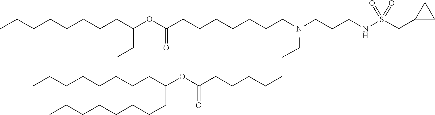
C(CCCC(CCCCCCCC)OC(=O)CCCCCCCN(CCCNS(=O)(=O)CC1CC1)CCCCCCCC(OC(CC)CCCCCCCC)=O)CCCC
